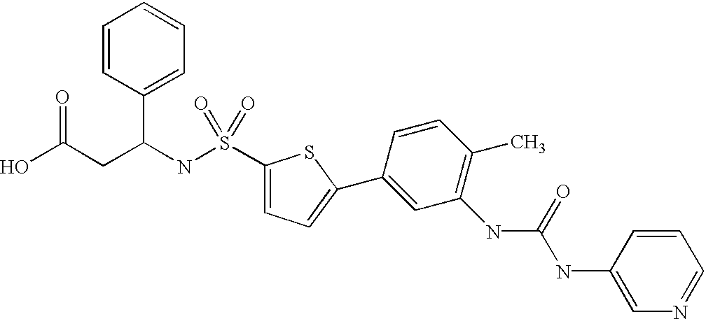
OC(CC(NS(=O)(C1=CC=C(C2=CC(NC(NC3=CN=CC=C3)=O)=C(C)C=C2)S1)=O)C1=CC=CC=C1)=O
